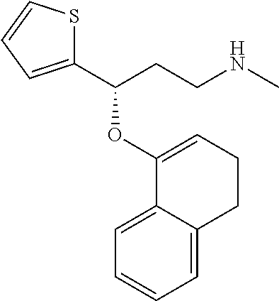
C1(C(CCNC)OC2=CCCC3=CC=CC=C32)=CC=CS1
